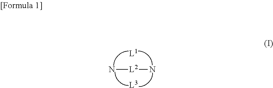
N[L2]N.[L1].[L3]
